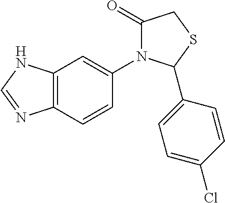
C1(=O)N(C2=CC3=C(C=C2)N=CN3)C(C2=CC=C(Cl)C=C2)SC1
